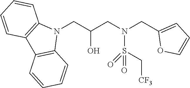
N1(CC(CN(CC2=CC=CO2)S(C[CF3])(=O)=O)O)C2=C(C3=C1C=CC=C3)C=CC=C2
